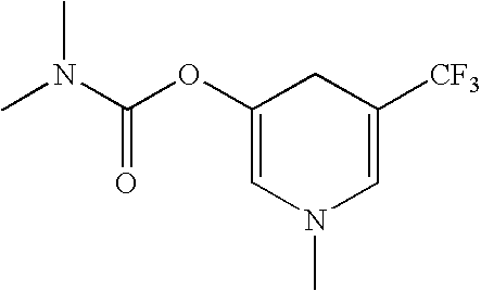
C1(OC(N(C)C)=O)=CN(C)C=C([CF3])C1
